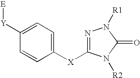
N1=C([X]C2=CC=C([Y][E])C=C2)N([R2])C(=O)N1[R1]
